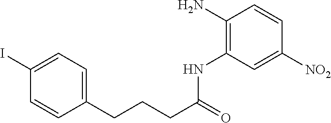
C1=CC(CCCC(=O)NC2=C(N)C=CC([NO2])=C2)=CC=C1I
